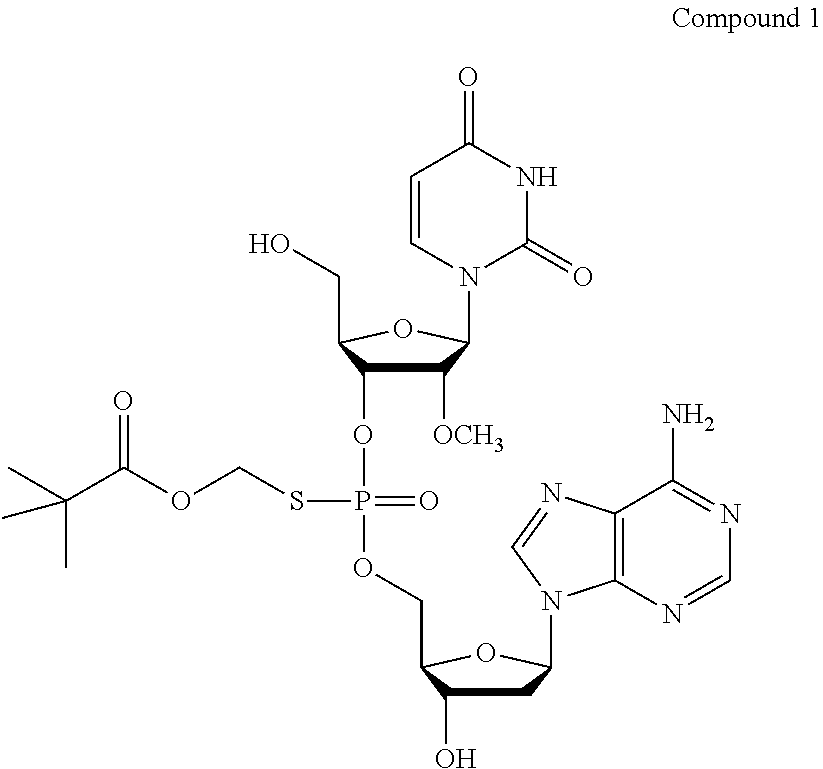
C1=CN(C2C([OCH3])C(OP(OCC3C(O)CC(N4C5=C(N=C4)C(N)=NC=N5)O3)(=O)SCOC(C(C)(C)C)=O)C(CO)O2)C(=O)NC1=O
